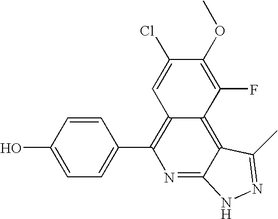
C1=C(O)C=CC(C2=C3C(=C4C(=N2)NN=C4C)C(F)=C(OC)C(Cl)=C3)=C1
